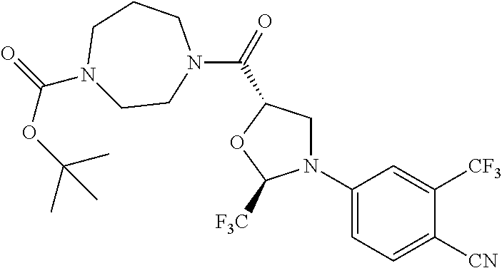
N1(C2=CC=C([CN])C([CF3])=C2)CC(C(N2CCN(C(OC(C)(C)C)=O)CCC2)=O)OC1[F3C]
